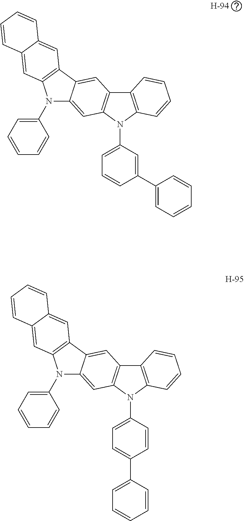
C12=C(N(C3=CC=CC(C4=CC=CC=C4)=C3)C3=C1C=C1C(=C3)N(C3=CC=CC=C3)C3=C1C=C1C(=C3)C=CC=C1)C=CC=C2.[H].C12=C(N(C3=CC=C(C4=CC=CC=C4)C=C3)C3=C1C=C1C(=C3)N(C3=CC=CC=C3)C3=C1C=C1C(=C3)C=CC=C1)C=CC=C2
